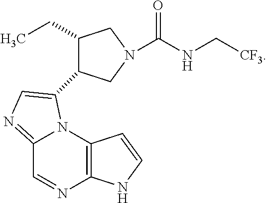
C12=C(N3C(=NC=C3C3C(CC)CN(C(NC[CF3])=O)C3)C=N1)C=CN2
